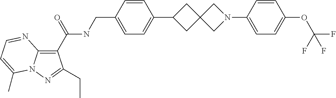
C1(C(NCC2=CC=C(C3CC4(C3)CN(C3=CC=C(OC(F)(F)F)C=C3)C4)C=C2)=O)=C2N(N=C1CC)C(C)=CC=N2
